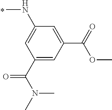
C1(C(N(C)C)=O)=CC(C(=O)OC)=CC(NC)=C1
